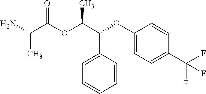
NC(C(OC(C(C1=CC=CC=C1)OC1=CC=C(C(F)(F)F)C=C1)C)=O)C
